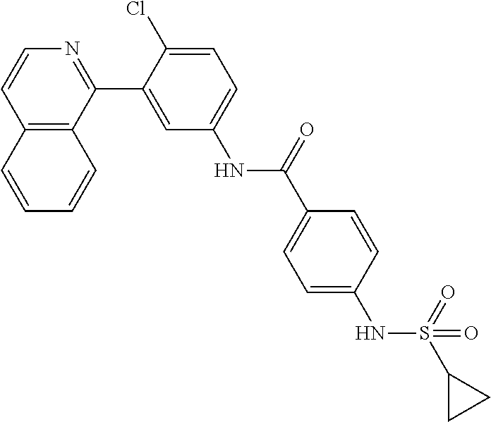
C12=C(C(C3=CC(NC(C4=CC=C(NS(C5CC5)(=O)=O)C=C4)=O)=CC=C3Cl)=NC=C1)C=CC=C2
